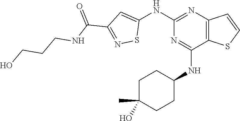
C1(NC2=CC(C(=O)NCCCO)=NS2)=NC2=C(C(NC3CCC(O)(C)CC3)=N1)SC=C2
